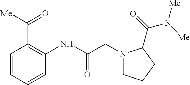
C(C1=C(NC(CN2CCCC2C(N([Me])[Me])=O)=O)C=CC=C1)([Me])=O
